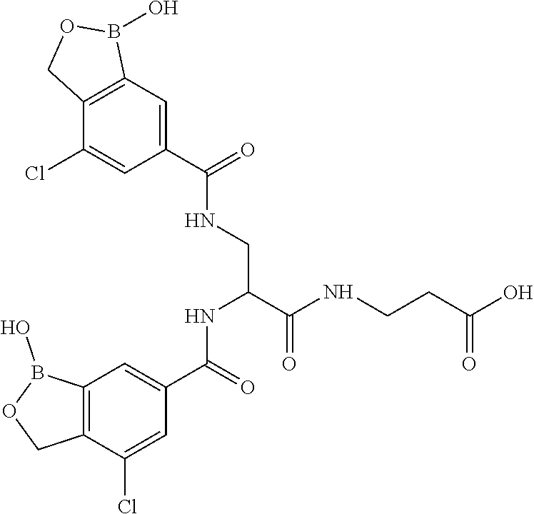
B1(O)C2=C(C(Cl)=CC(C(=O)NCC(NC(C3=CC4=C(C(Cl)=C3)COB4O)=O)C(=O)NCCC(=O)O)=C2)CO1
